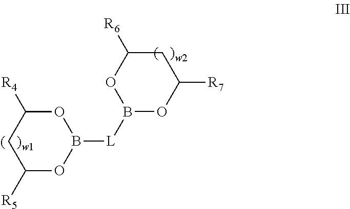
C1([R5])OB([L]B2OC([R7])CC([R6])O2)OC([R4])C1
